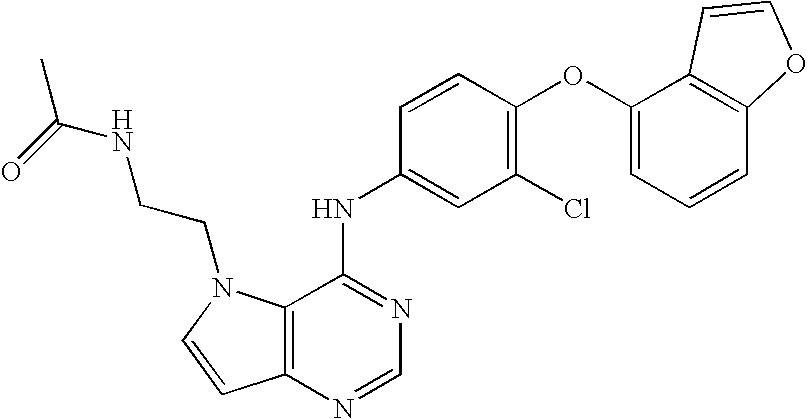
C12=C(N=CN=C1NC1=CC(Cl)=C(OC3=CC=CC4=C3C=CO4)C=C1)C=CN2CCNC(C)=O
